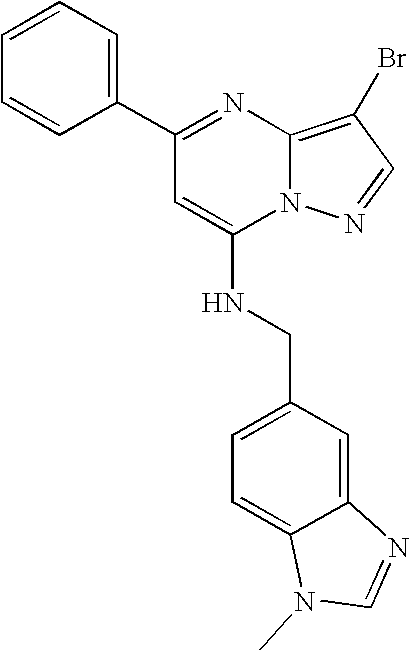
C1(C2=CC=CC=C2)=NC2=C(Br)C=NN2C(NCC2=CC=C3C(=C2)N=CN3C)=C1
